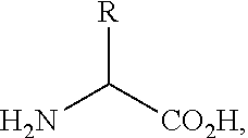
[R]C([CO2H])N
